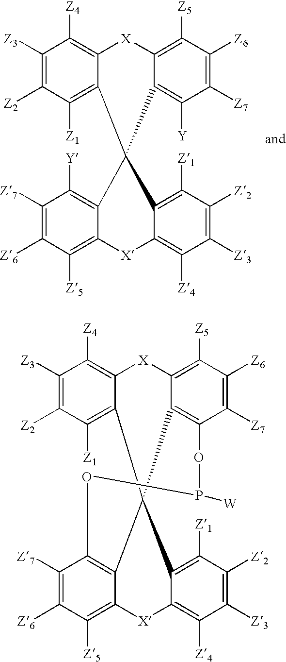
C1([Z3])=C([Z2])C([Z1])=C2C(=C1[Z4])[X]C1=C([Z5])C([Z6])=C([Z7])C([Y])=C1C21C2=C([Y])C([Z7])=C([Z6])C([Z5])=C2[X]C2=C([Z4])C([Z3])=C([Z2])C([Z1])=C21.C1([Z3])=C([Z2])C([Z1])=C2C(=C1[Z4])[X]C1=C([Z5])C([Z6])=C([Z7])C3=C1C21C2=C(C([Z7])=C([Z6])C([Z5])=C2[X]C2=C([Z4])C([Z3])=C([Z2])C([Z1])=C21)OP([W])O3
